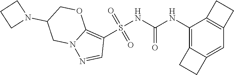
S(NC(NC1=C2C(=CC3=C1CC3)CC2)=O)(C1=C2N(N=C1)CC(N1CCC1)CO2)(=O)=O
